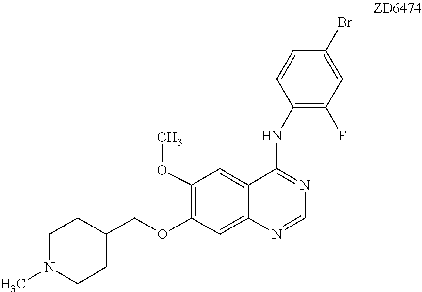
C1=NC2=CC(OCC3CCN(C)CC3)=C(OC)C=C2C(NC2=C(F)C=C(Br)C=C2)=N1
